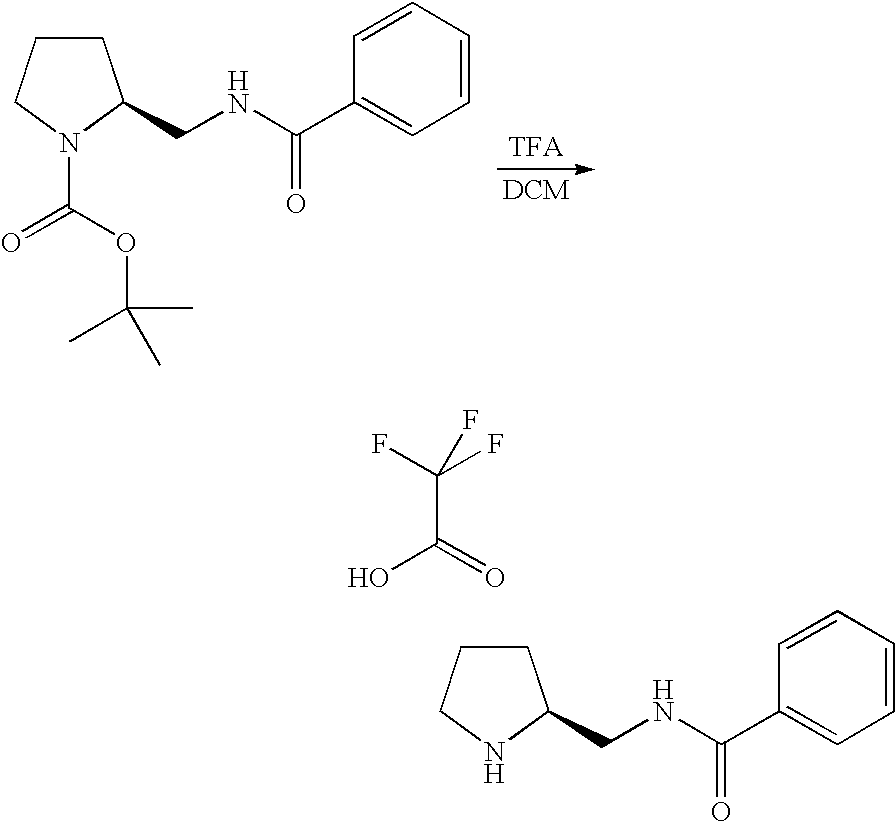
C1CCN(C(=O)OC(C)(C)C)C1CNC(C1=CC=CC=C1)=O.C1CCNC1CNC(C1=CC=CC=C1)=O.C(C(=O)O)(F)(F)F
